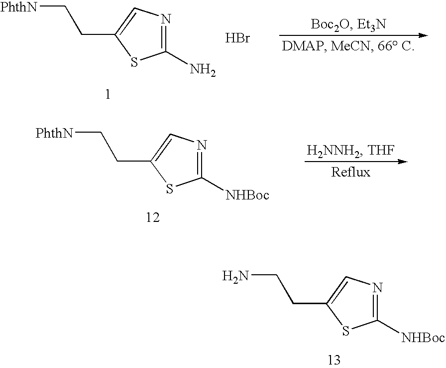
[PhthN]CCC1=CN=C(N)S1.Br.[PhthN]CCC1=CN=C([NHBoc])S1.NCCC1=CN=C([NHBoc])S1
